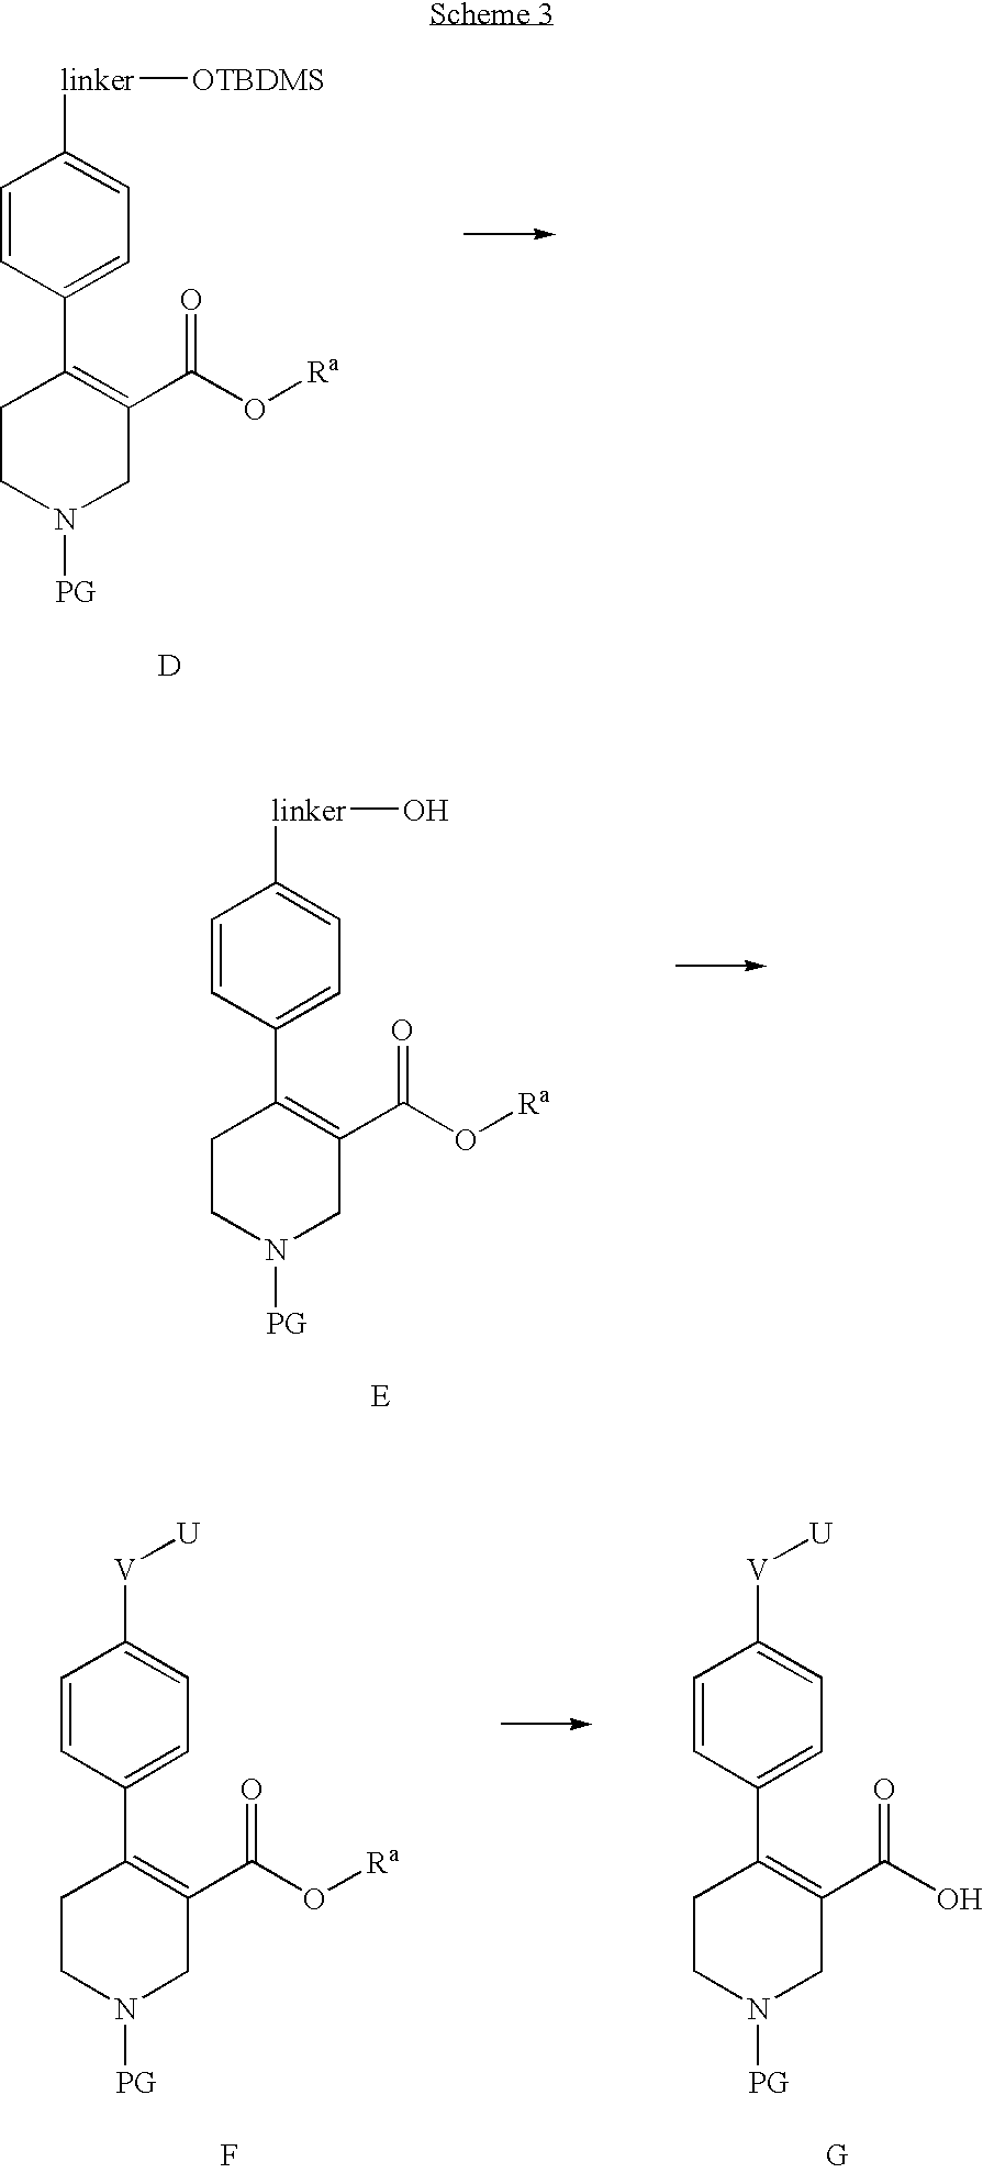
[PG]N1CC(C(O[Ra])=O)=C(C2=CC=C([linker]O)C=C2)CC1.[E].[PG]N1CC(C(O[Ra])=O)=C(C2=CC=C([linker][OTBDMS])C=C2)CC1.[D].[G].[PG]N1CC(C(O)=O)=C(C2=CC=C([V][U])C=C2)CC1.[PG]N1CC(C(O[Ra])=O)=C(C2=CC=C([V][U])C=C2)CC1.F
